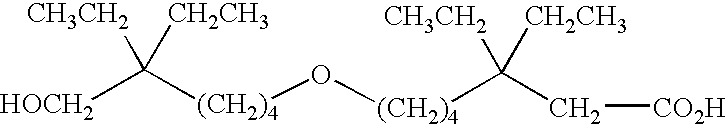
[HOCH2]C([(CH2)4]O[(CH2)4]C(C[CO2H])([CH3CH2])[CH2CH3])([CH3CH2])[CH2CH3]
